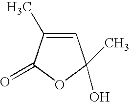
C1=C(C)C(=O)OC1(O)C
